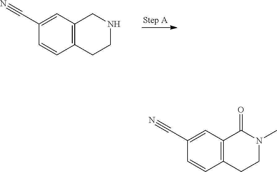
C12=C(C=C(C#N)C=C1)CNCC2.C12=C(C=C(C#N)C=C1)C(=O)N(C)CC2
